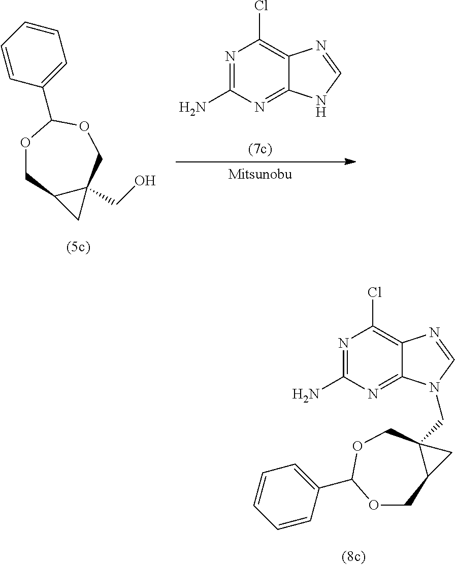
C12CC1(CN1C3=NC(N)=NC(Cl)=C3N=C1)COC(C1=CC=CC=C1)OC2.N1=C(N)N=C2C(=C1Cl)N=CN2.C1=CC=C(C2OCC3(CO)C(C3)CO2)C=C1
